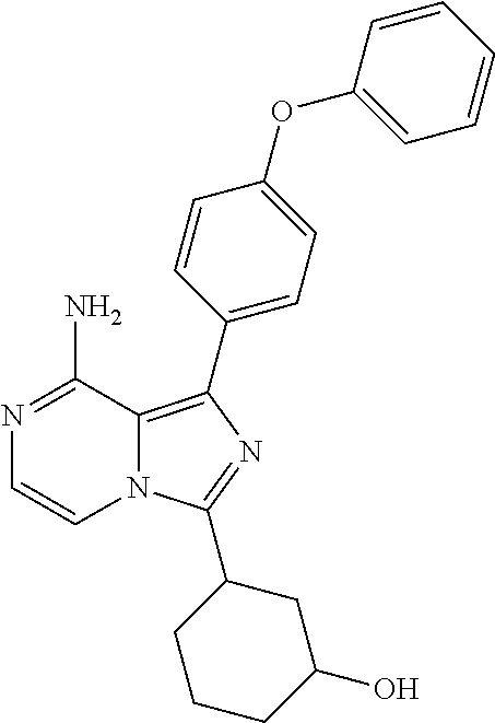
C12=C(C3=CC=C(OC4=CC=CC=C4)C=C3)N=C(C3CCCC(O)C3)N1C=CN=C2N
